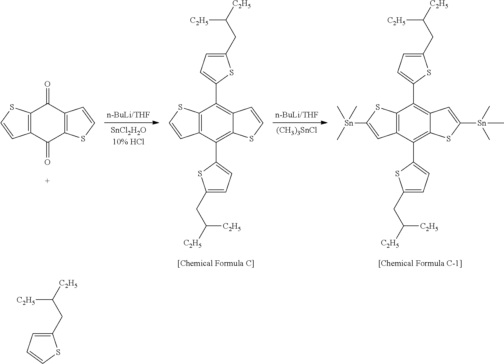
C12=C(C(=O)C3=C(C1=O)C=CS3)C=CS2.C12=C(C(C3=CC=C(CC([C2H5])[C2H5])S3)=C3C(=C1C1=CC=C(CC([C2H5])[C2H5])S1)C=CS3)C=CS2.[(CH3)3SnCl].C12=C(C(C3=CC=C(CC([C2H5])[C2H5])S3)=C3C(=C1C1=CC=C(CC([C2H5])[C2H5])S1)C=C([Sn](C)(C)C)S3)C=C([Sn](C)(C)C)S2.C1(CC([C2H5])[C2H5])=CC=CS1
